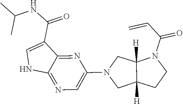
C1CN(C(C=C)=O)C2([H])C1([H])CN(C1=CN=C3C(=N1)C(C(NC(C)C)=O)=CN3)C2
